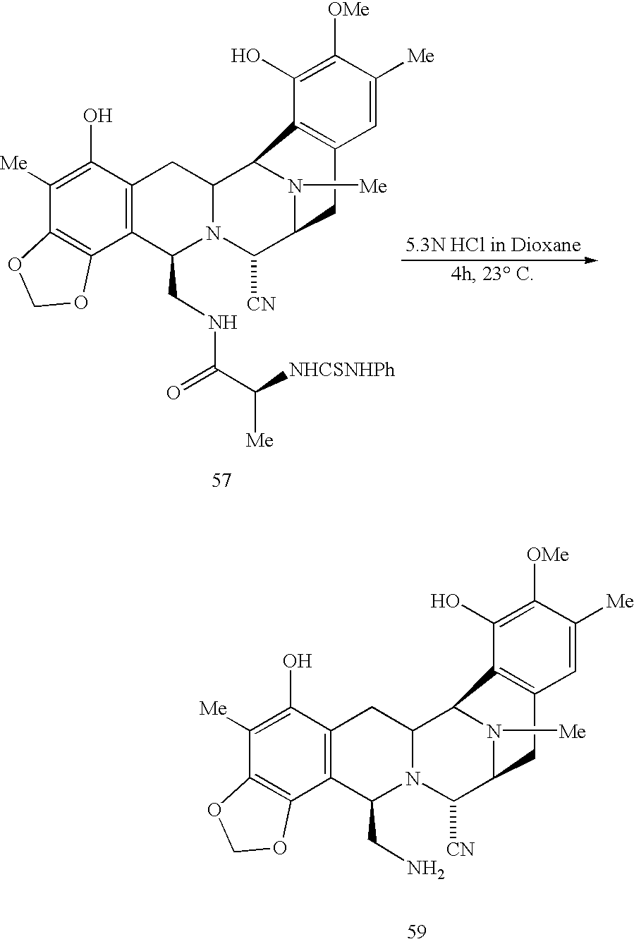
C1([Me])=C(O)C2=C(C3=C1OCO3)C(CNC(=O)C([NHCSNHPh])[Me])N1C(C3N([Me])C(C1[CN])CC1=C3C(O)=C([OMe])C([Me])=C1)C2.C1([Me])=C(O)C2=C(C3=C1OCO3)C(CN)N1C(C3N([Me])C(C1[CN])CC1=C3C(O)=C([OMe])C([Me])=C1)C2
